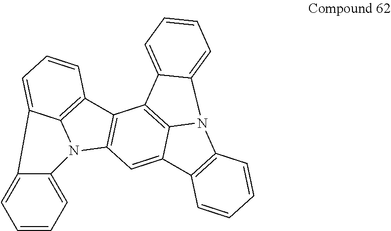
C1=CC=C2C(=C1)C1=CC=CC3=C1N2C1=C3C2=C3C(=C1)C1=C(N3C3=CC=CC=C23)C=CC=C1
